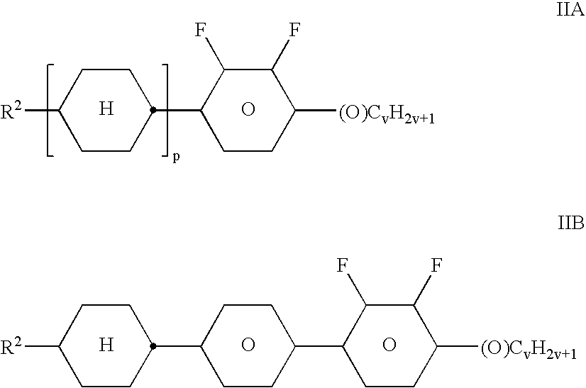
C1CC(C2CCC([(O)CvH2v+1])C(F)C2F)CCC1[R2].O.[H].C1CC(C2CCC(C3CCC([(O)CvH2v+1])C(F)C3F)CC2)CCC1[R2].O.O.[H]
